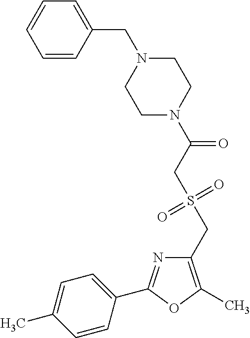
C1(CS(=O)(=O)CC(=O)N2CCN(CC3=CC=CC=C3)CC2)=C(C)OC(C2=CC=C(C)C=C2)=N1
